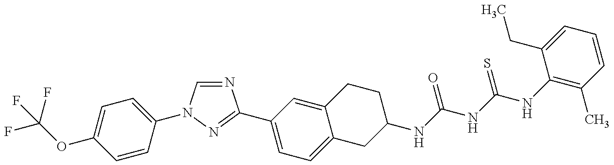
FC(OC1=CC=C(N2C=NC(C3=CC=C4C(=C3)CCC(NC(NC(NC3=C(C)C=CC=C3CC)=S)=O)C4)=N2)C=C1)(F)F
